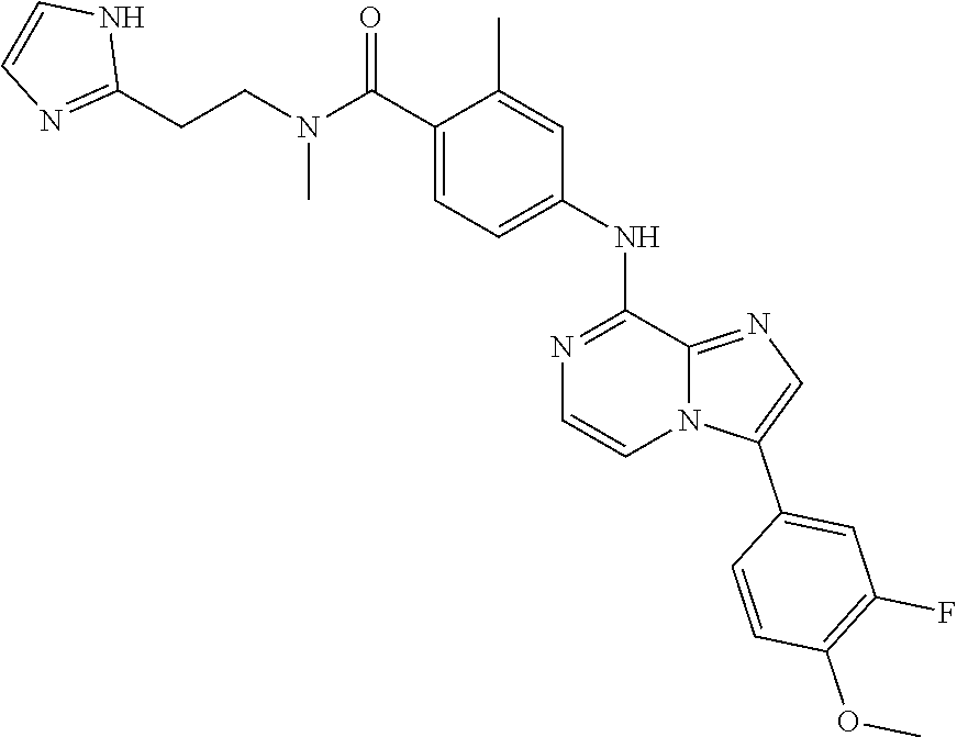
C(CN(C)C(C1=CC=C(NC2=NC=CN3C2=NC=C3C2=CC(F)=C(OC)C=C2)C=C1C)=O)C1=NC=CN1
